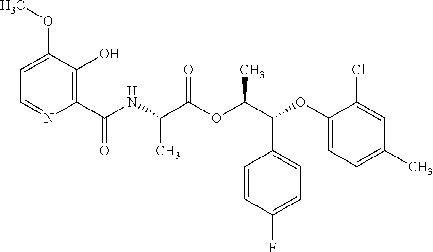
C1=C(OC)C(O)=C(C(NC(C(OC(C(C2=CC=C(F)C=C2)OC2=CC=C(C)C=C2Cl)C)=O)C)=O)N=C1
